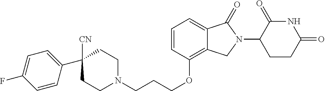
C1N(CCCOC2=C3C(=CC=C2)C(=O)N(C2C(=O)NC(=O)CC2)C3)CCC(C2=CC=C(F)C=C2)([CN])C1
